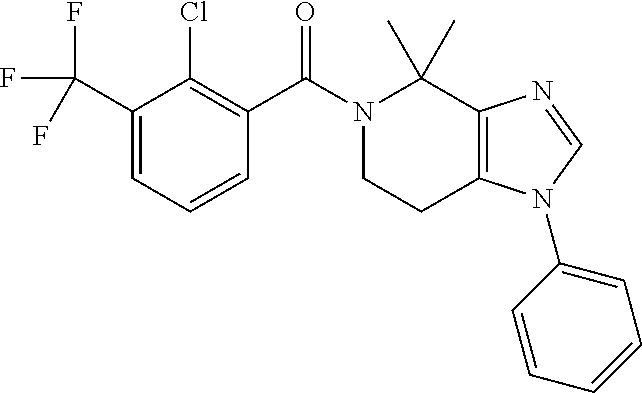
C1N(C(=O)C2=C(Cl)C(C(F)(F)F)=CC=C2)C(C)(C)C2=C(C1)N(C1=CC=CC=C1)C=N2
